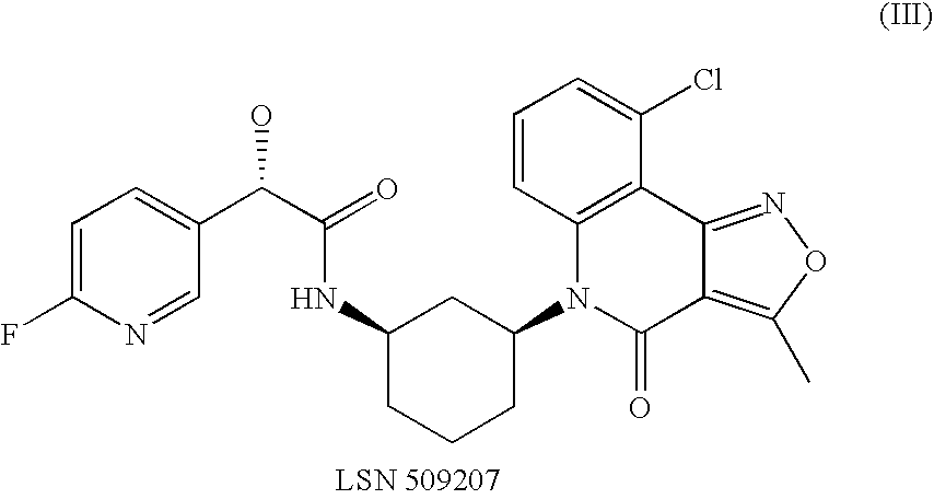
C1=C(F)N=CC(C(C(NC2CCCC(N3C(=O)C4=C(C)ON=C4C4=C3C=CC=C4Cl)C2)=O)O)=C1
